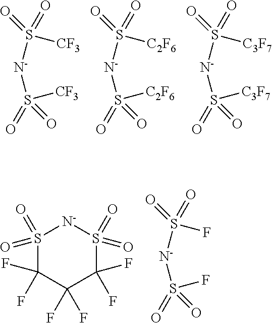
S([N-]S(=O)(=O)[CF3])(=O)(=O)[CF3].S([N-]S(=O)(=O)[C2F6])(=O)(=O)[C2F6].S([N-]S(=O)(=O)[C3F7])(=O)(=O)[C3F7].S1(=O)(=O)C(F)(F)C(F)(F)C(F)(F)S(=O)(=O)[N-]1.S([N-]S(=O)(=O)F)(=O)(=O)F
